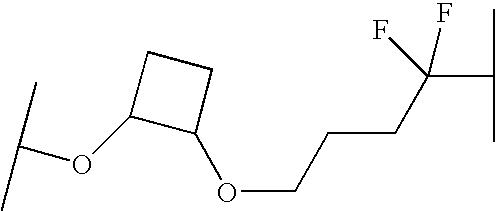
O(CCCC(C(C)C)(F)F)C1C(OC(C)C)CC1
